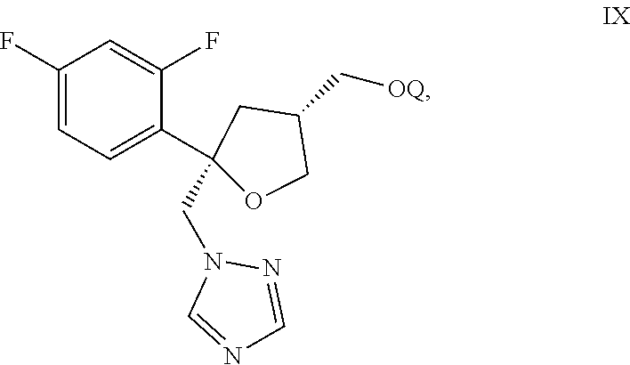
C1(F)=CC=C(C2(CN3C=NC=N3)CC(C[OQ])CO2)C(F)=C1
